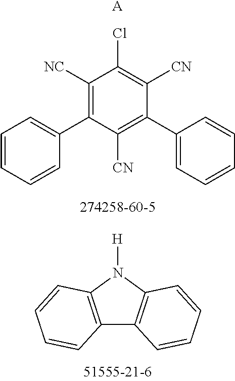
C1([NC])=C(C2=CC=CC=C2)C([CN])=C(C2=CC=CC=C2)C([CN])=C1Cl.[A].C12=C(N([H])C3=C1C=CC=C3)C=CC=C2
